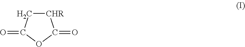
[CHR]1CC(=O)OC1=O
